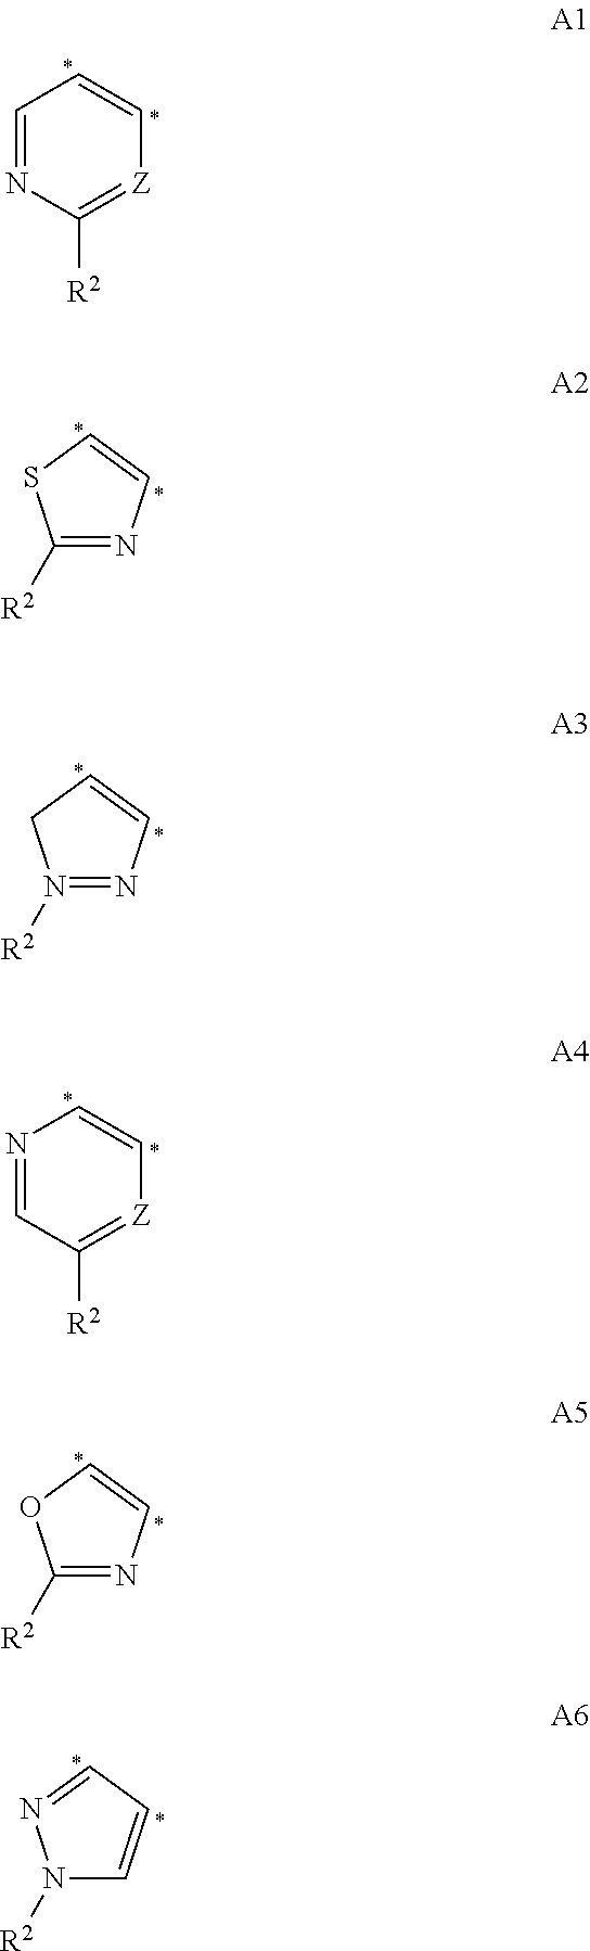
C1=NC([R2])=[Z]C=C1.C1([R2])=NC=CS1.N1([R2])=NC=CC1.N1=CC([R2])=[Z]C=C1.C1([R2])=NC=CO1.N1([R2])C=CC=N1
